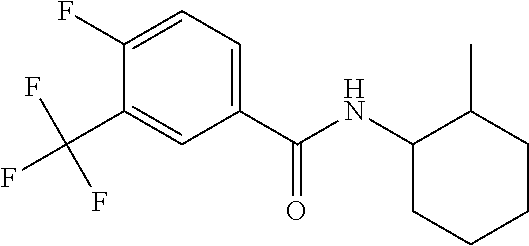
C1(C(F)(F)F)=CC(C(=O)NC2CCCCC2C)=CC=C1F
